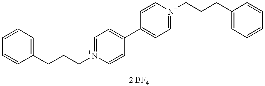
C1(CCC[N+]2=CC=C(C3=CC=[N+](CCCC4=CC=CC=C4)C=C3)C=C2)=CC=CC=C1
